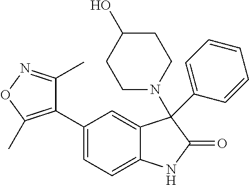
C1(C2=CC=C3C(=C2)C(C2=CC=CC=C2)(N2CCC(O)CC2)C(=O)N3)=C(C)ON=C1C
